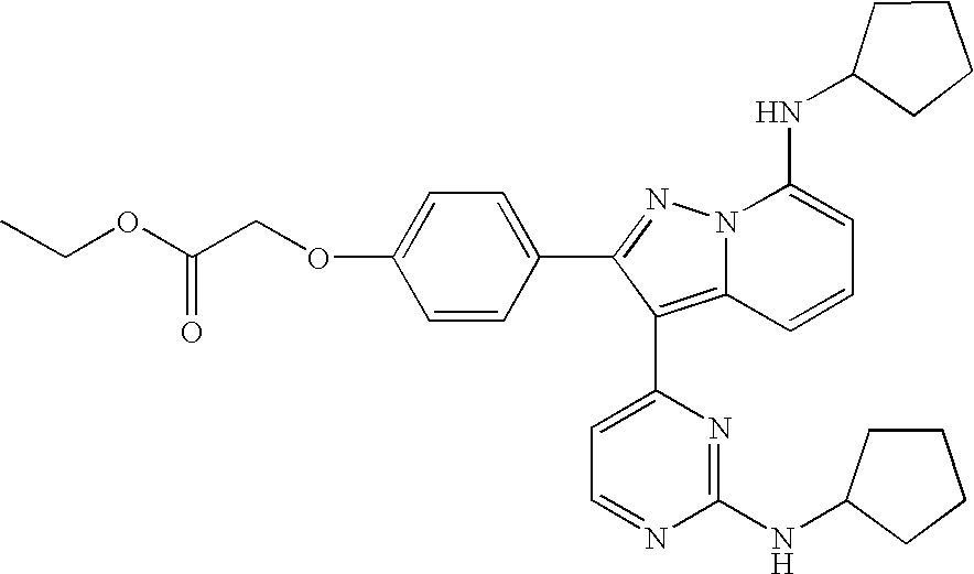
C1=CC(C2=NN3C(=C2C2=CC=NC(NC4CCCC4)=N2)C=CC=C3NC2CCCC2)=CC=C1OCC(OCC)=O
